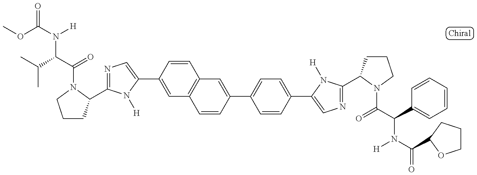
C1CC(C2=NC=C(C3=CC4=C(C=C3)C=C(C3=CC=C(C5=CN=C(C6CCCN6C(=O)C(N(C(=O)C6CCCO6)[H])C6=CC=CC=C6)N5[H])C=C3)C=C4)N2[H])N(C(=O)C(N([H])C(=O)OC)C(C)C)C1
